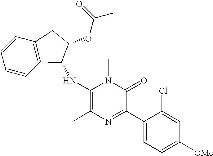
C1(NC2C3=C(C=CC=C3)CC2OC(C)=O)=C(C)N=C(C2=CC=C([OMe])C=C2Cl)C(=O)N1C
